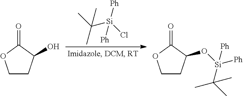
C1CC(O)C(=O)O1.CC([Si]([Ph])(Cl)[Ph])(C)C.C1CC(O[Si](C(C)(C)C)([Ph])[Ph])C(=O)O1
